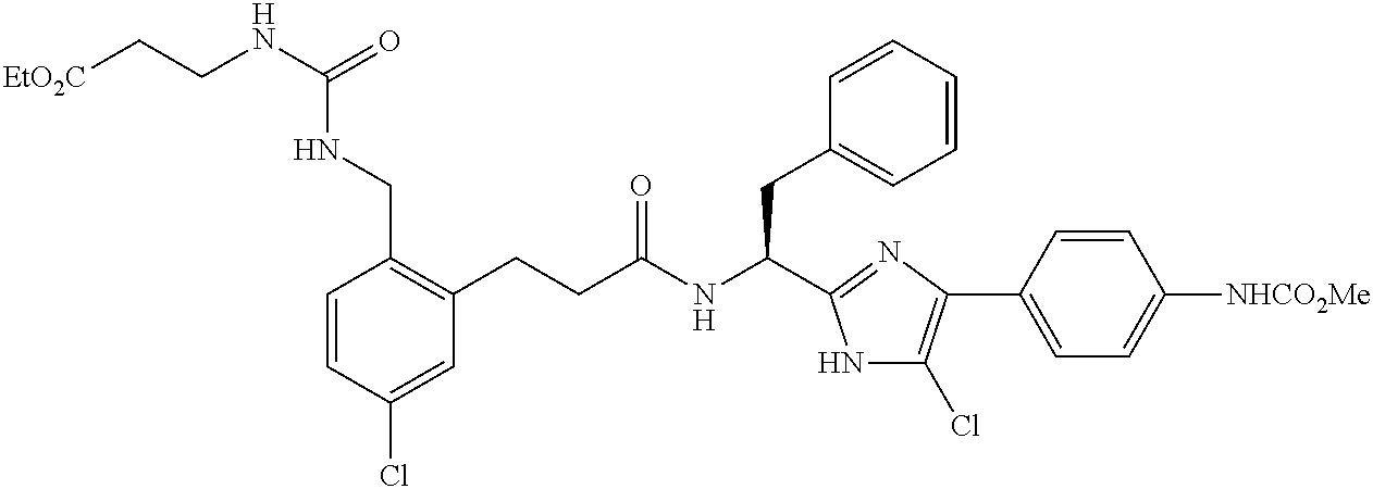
C1=CC(Cl)=CC(CCC(NC(CC2=CC=CC=C2)C2=NC(C3=CC=C([NHCO2Me])C=C3)=C(Cl)N2)=O)=C1CNC(=O)NCC[EtO2C]
